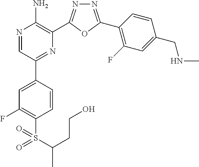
N1=C(C2=C(F)C=C(CNC)C=C2)OC(C2=C(N)N=CC(C3=CC(F)=C(S(C(CCO)C)(=O)=O)C=C3)=N2)=N1
